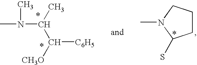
CN(C)C(C)C([C6H5])[CH3O].C1CCN(C)C1S
